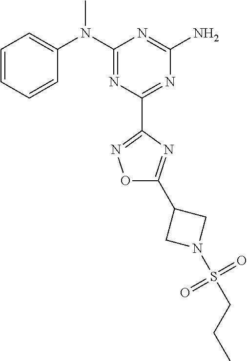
C1=CC=CC(N(C2=NC(C3=NOC(C4CN(S(CCC)(=O)=O)C4)=N3)=NC(N)=N2)C)=C1
